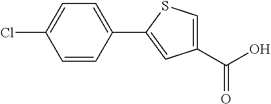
C1(C(O)=O)=CSC(C2=CC=C(Cl)C=C2)=C1
